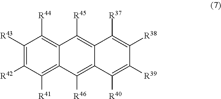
[R45]C1=C2C(=C([R46])C3=C([R41])C([R42])=C([R43])C([R44])=C13)C([R40])=C([R39])C([R38])=C2[R37]
